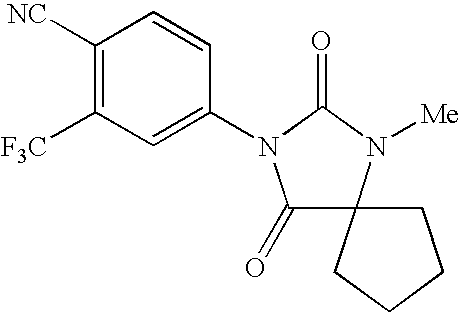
C1([NC])=C([F3C])C=C(N2C(=O)C3(N([Me])C2=O)CCCC3)C=C1
